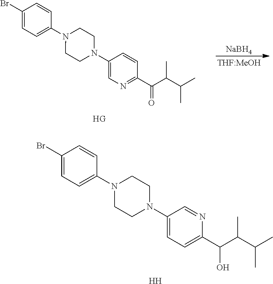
C1(Br)=CC=C(N2CCN(C3=CC=C(C(C(C(C)C)C)O)N=C3)CC2)C=C1.[H].[HG].[THF:MeOH].[NaBH4].C1(Br)=CC=C(N2CCN(C3=CN=C(C(=O)C(C(C)C)C)C=C3)CC2)C=C1
